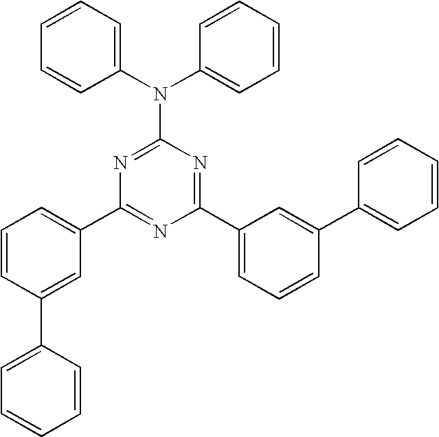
C1=CC(C2=CC=CC=C2)=CC(C2=NC(C3=CC=CC(C4=CC=CC=C4)=C3)=NC(N(C3=CC=CC=C3)C3=CC=CC=C3)=N2)=C1
